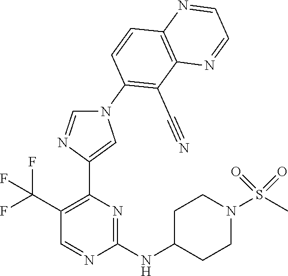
C1(NC2CCN(S(C)(=O)=O)CC2)=NC(C2=CN(C3=C(C#N)C4=C(C=C3)N=CC=N4)C=N2)=C(C(F)(F)F)C=N1
